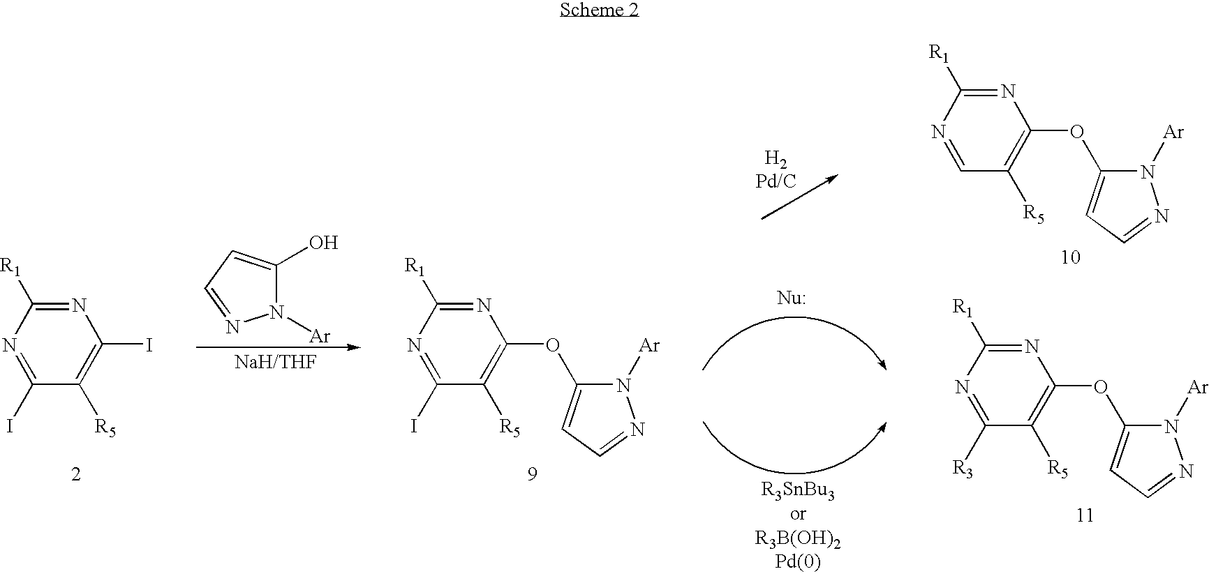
N1=C([R1])N=C(I)C([R5])=C1I.N1([Ar])C(O)=CC=N1.N1=C([R1])N=C(I)C([R5])=C1OC1=CC=NN1[Ar].N1=C([R1])N=CC([R5])=C1OC1=CC=NN1[Ar].N1=C([R1])N=C([R3])C([R5])=C1OC1=CC=NN1[Ar]
